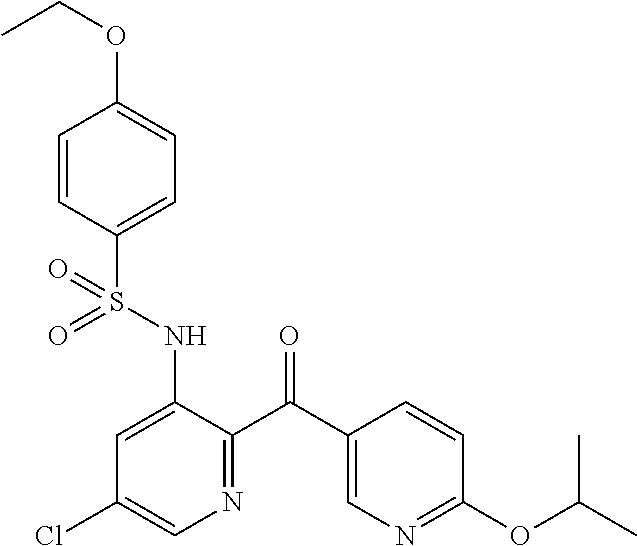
C1=CC(S(NC2=CC(Cl)=CN=C2C(C2=CN=C(OC(C)C)C=C2)=O)(=O)=O)=CC=C1OCC
